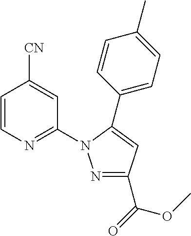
C1=CN=C(N2N=C(C(OC)=O)C=C2C2=CC=C(C)C=C2)C=C1[CN]
